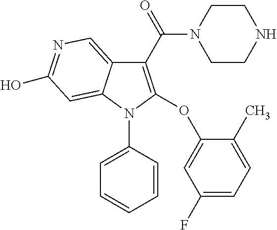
C1(C(=O)N2CCNCC2)=C(OC2=CC(F)=CC=C2C)N(C2=CC=CC=C2)C2=CC(O)=NC=C12
